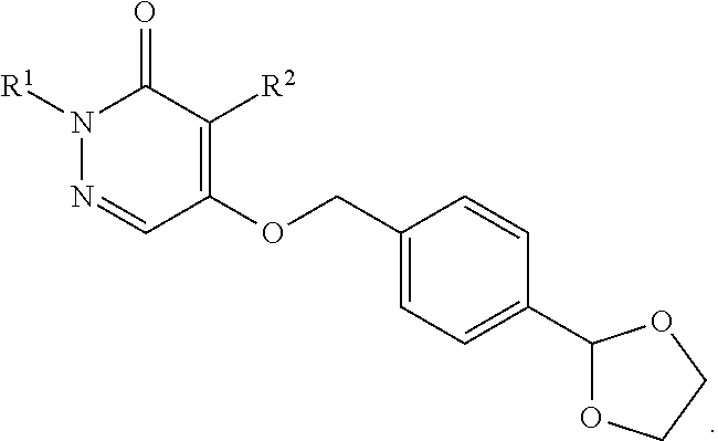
N1([R1])N=CC(OCC2=CC=C(C3OCCO3)C=C2)=C([R2])C1=O
